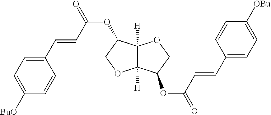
C1(C=CC(OC2C3([H])C([H])(C(OC(C=CC4=CC=C([OBu])C=C4)=O)CO3)OC2)=O)=CC=C([BuO])C=C1
